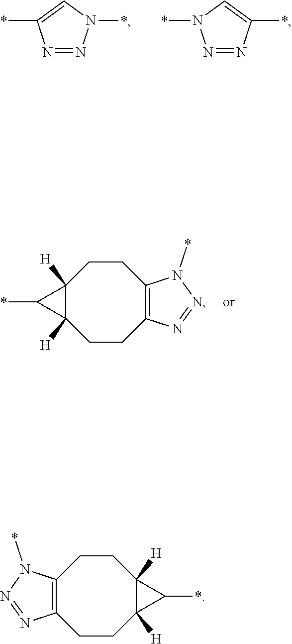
N1=NN(*)C=C1*.N1=NC(*)=CN1*.C12([H])C([H])(CCC3=C(CC1)N(*)N=N3)C2*.C12([H])C([H])(CCC3=C(CC1)N(*)N=N3)C2*
